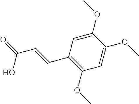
C1=C(OC)C(OC)=CC(C=CC(=O)O)=C1OC
